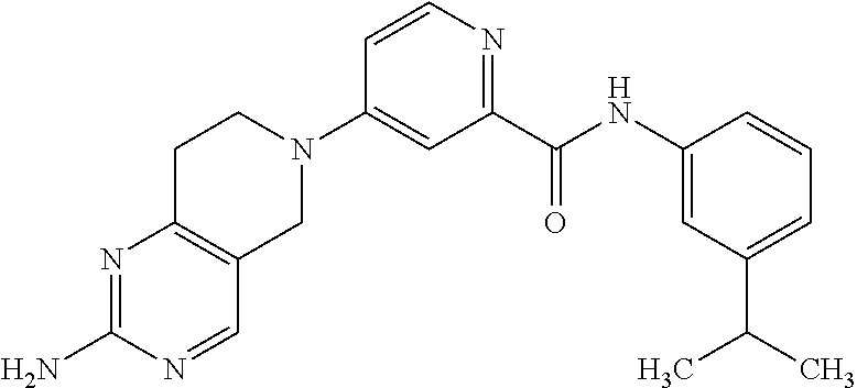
N1=C(N)N=CC2=C1CCN(C1=CC(C(NC3=CC(C(C)C)=CC=C3)=O)=NC=C1)C2
